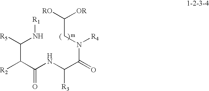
C(C([R5])N[R1])(C(NC(C(=O)N(CC([RO])[OR])[R4])[R3])=O)[R2]
